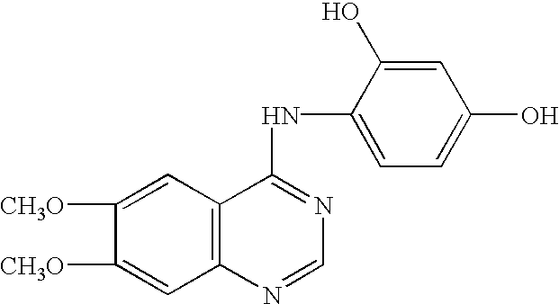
C1([CH3O])=CC2=C(C=C1[CH3O])C(NC1=CC=C(O)C=C1O)=NC=N2
